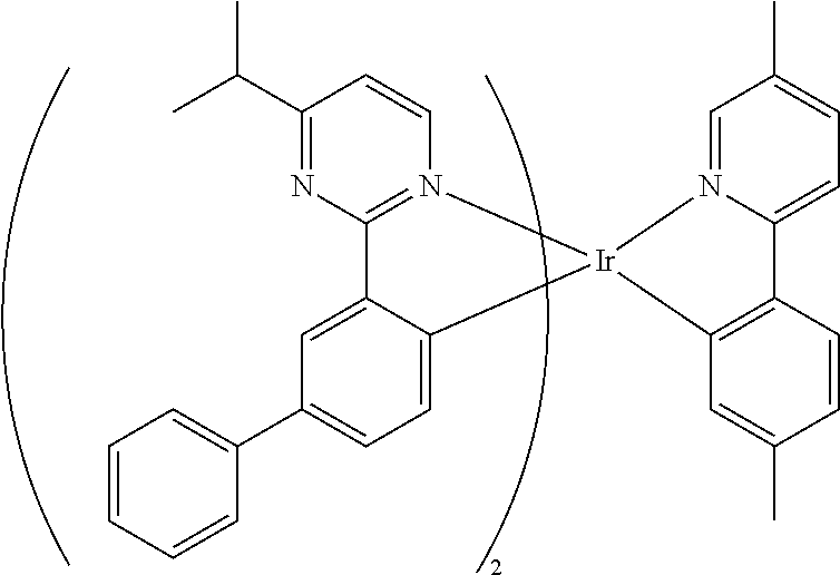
C12=N(C=CC(C(C)C)=N1)[Ir]1(C3=CC=C(C4=CC=CC=C4)C=C23)C2=C(C3=CC=C(C)C=N31)C=CC(C)=C2
